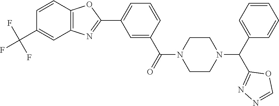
C1=CC2=C(C=C1C(F)(F)F)N=C(C1=CC=CC(C(=O)N3CCN(C(C4=CC=CC=C4)C4=NN=CO4)CC3)=C1)O2
